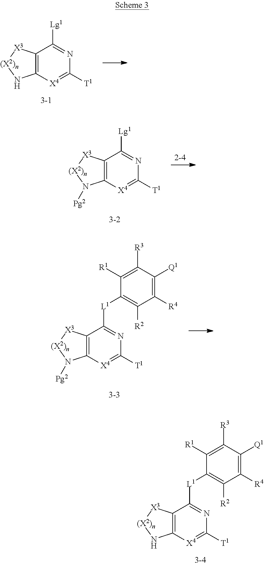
C12=C([X4]=C([T1])N=C1[Lg1])N[(X2)n][X3]2.C12=C([X4]=C([T1])N=C1[Lg1])N([Pg2])[(X2)n][X3]2.C12=C([X4]=C([T1])N=C1[L1]C1=C([R2])C([R4])=C([Q1])C([R3])=C1[R1])N([Pg2])[(X2)n][X3]2.C12=C([X4]=C([T1])N=C1[L1]C1=C([R2])C([R4])=C([Q1])C([R3])=C1[R1])N[(X2)n][X3]2
